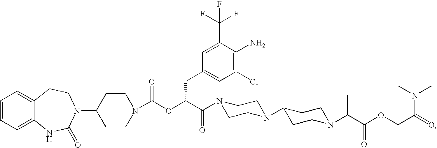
C1=CC=C2C(=C1)CCN(C1CCN(C(OC(C(=O)N3CCN(C4CCN(C(C(OCC(=O)N(C)C)=O)C)CC4)CC3)CC3=CC(Cl)=C(N)C(C(F)(F)F)=C3)=O)CC1)C(=O)N2
